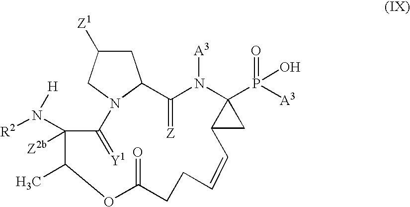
C1C([Z1])CN2C1C(=[Z])N([A3])C1(P(=O)([A3])O)C(C1)C=CCCC(=O)OC(C)C([Z2b])(N([R2])[H])C2=[Y1]
